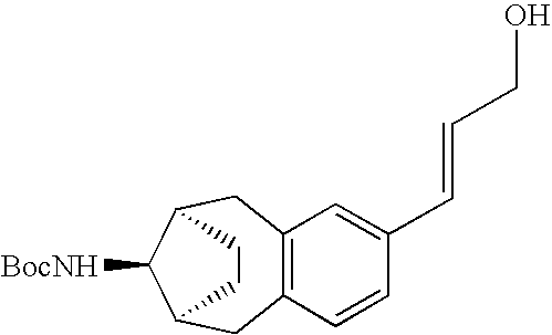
C12=C(C=CC(C=CCO)=C1)CC1C([BocNH])C(C2)CC1
